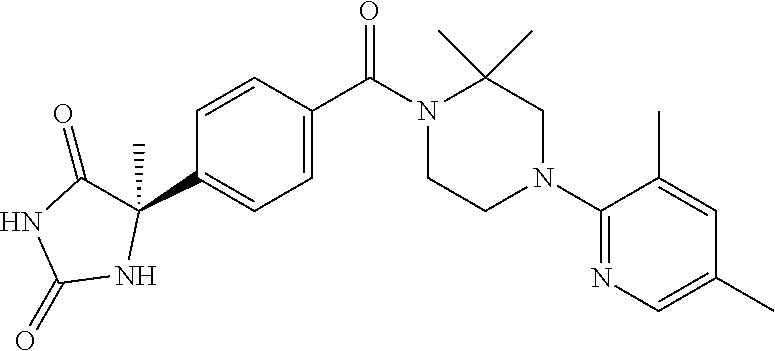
C1=CC(C(N2CCN(C3=NC=C(C)C=C3C)CC2(C)C)=O)=CC=C1C1(C)C(=O)NC(=O)N1
